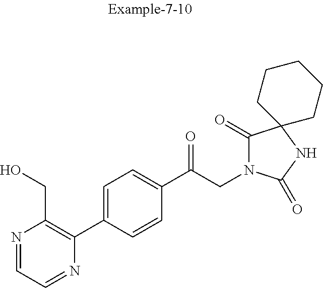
N1=CC=NC(C2=CC=C(C(CN3C(=O)C4(NC3=O)CCCCC4)=O)C=C2)=C1CO
